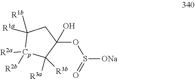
C1([R1b])([R1a])[Cp]([R2a])([R2b])C([R3b])([R3a])C(OS([ONa])=O)(O)C1
